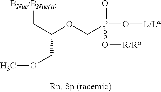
[BNuc/BNuc(a)]CC(OCP(O[L/La])(=O)O[R/Ra])COC
